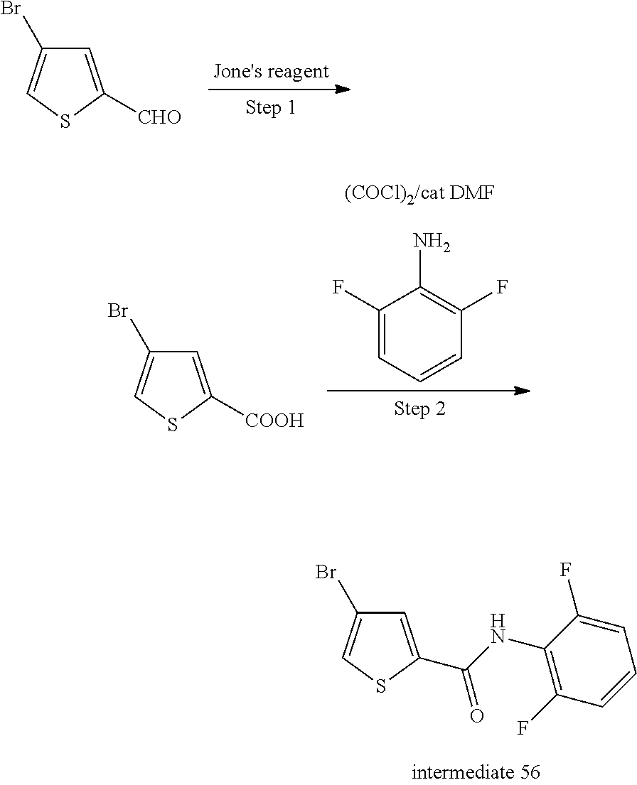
C1=C([CHO])SC=C1Br.C1(F)=CC=CC(F)=C1N.C1=C([COOH])SC=C1Br.N(C(C1=CC(Br)=CS1)=O)C1=C(F)C=CC=C1F
